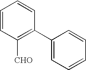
C1=CC([CHO])=C(C2=CC=CC=C2)C=C1
